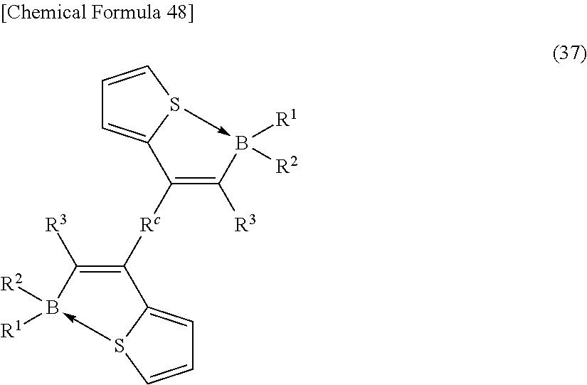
C1([Rc]C2=C([R3])B([R2])([R1])-S3C2=CC=C3)=C([R3])B([R1])([R2])-S2C1=CC=C2
